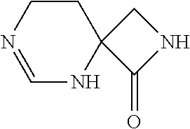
C1CN=CNC12C(=O)NC2
